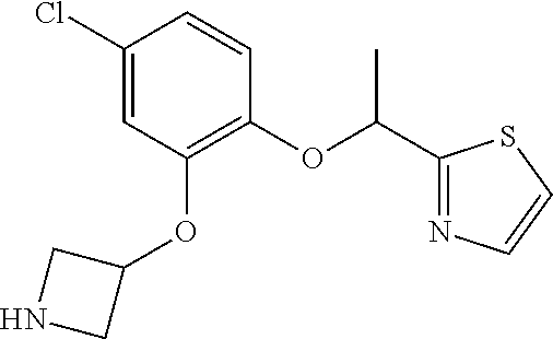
ClC1=CC(OC2CNC2)=C(OC(C2=NC=CS2)C)C=C1
